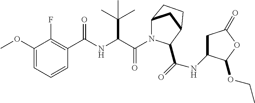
C(=O)(C(C(C)(C)C)NC(=O)C1=C(F)C(OC)=CC=C1)N1C2CC(CC2)C1C(NC1CC(=O)OC1OCC)=O
